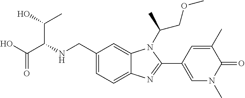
C1(CNC(C(O)=O)C(O)C)=CC=C2C(=C1)N(C(C)COC)C(C1=CN(C)C(=O)C(C)=C1)=N2
